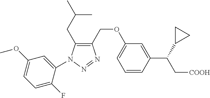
C1=CC(C(C[COOH])C2CC2)=CC(OCC2=C(CC(C)C)N(C3=CC(OC)=CC=C3F)N=N2)=C1
